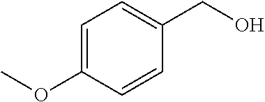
C1=C(OC)C=CC(CO)=C1
